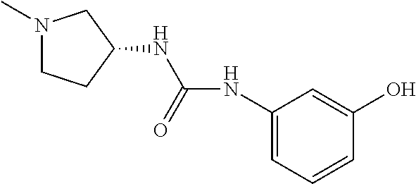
N1(C)CCC(NC(NC2=CC=CC(O)=C2)=O)C1
